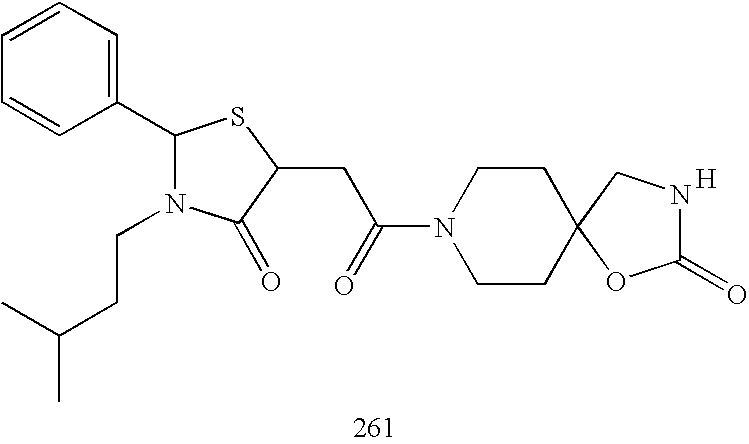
C1(C2N(CCC(C)C)C(=O)C(CC(N3CCC4(CC3)OC(=O)NC4)=O)S2)=CC=CC=C1.[H]
